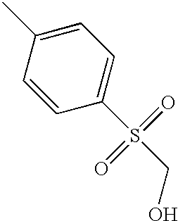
C1=CC(C)=CC=C1S(CO)(=O)=O
